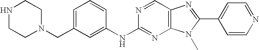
N(C1=NC2=C(C=N1)N=C(C1=CC=NC=C1)N2C)C1=CC(CN2CCNCC2)=CC=C1
